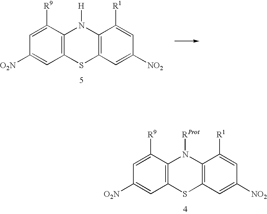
C12=C(C([R9])=CC([O2N])=C1)N([RProt])C1=C(S2)C=C([NO2])C=C1[R1].C12=C(C([R9])=CC([O2N])=C1)N([H])C1=C(S2)C=C([NO2])C=C1[R1]
